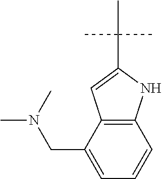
CN(C)CC1=CC=CC2=C1C=C(C(C)(C)C)N2
